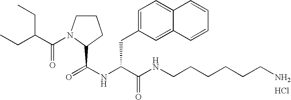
Cl.N(C(C(NCCCCCCN)=O)CC1=CC=C2C(=C1)C=CC=C2)C(=O)C1N(C(C(CC)CC)=O)CCC1
